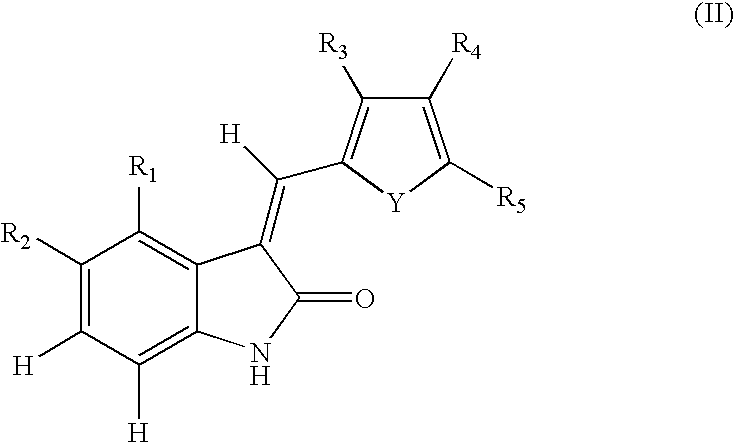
C1([R2])=C([H])C([H])=C2C(=C1[R1])C(=C([H])C1=C([R3])C([R4])=C([R5])[Y]1)C(=O)N2
